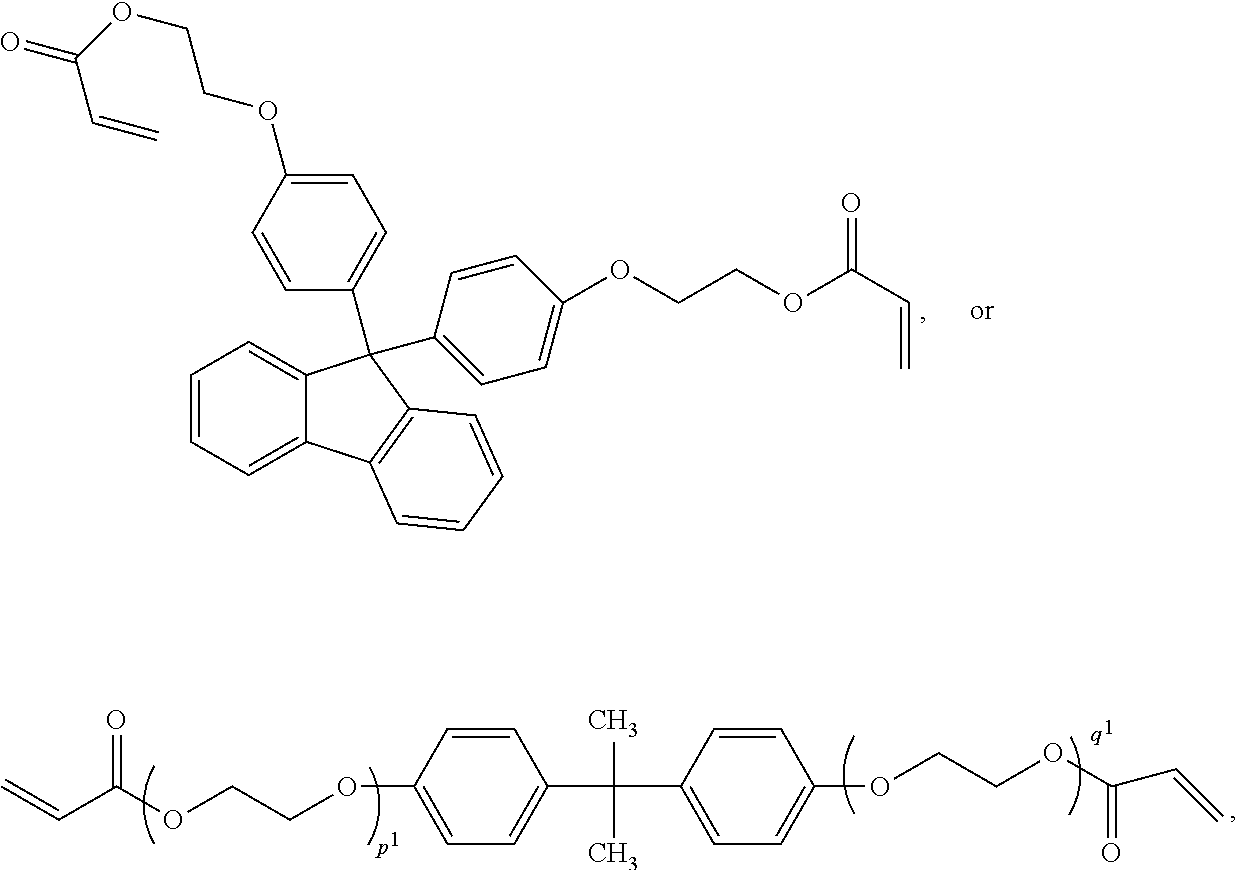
C1=CC=C2C(=C1)C(C1=CC=C(OCCOC(=O)C=C)C=C1)(C1=CC=C(OCCOC(C=C)=O)C=C1)C1=C2C=CC=C1.C1(OCCOC(C=C)=O)=CC=C(C(C2=CC=C(OCCOC(C=C)=O)C=C2)(C)C)C=C1
